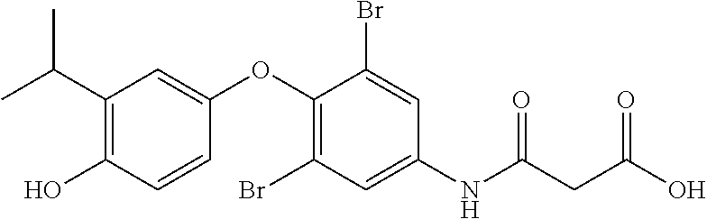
C1(C(C)C)=C(O)C=CC(OC2=C(Br)C=C(NC(CC(O)=O)=O)C=C2Br)=C1
